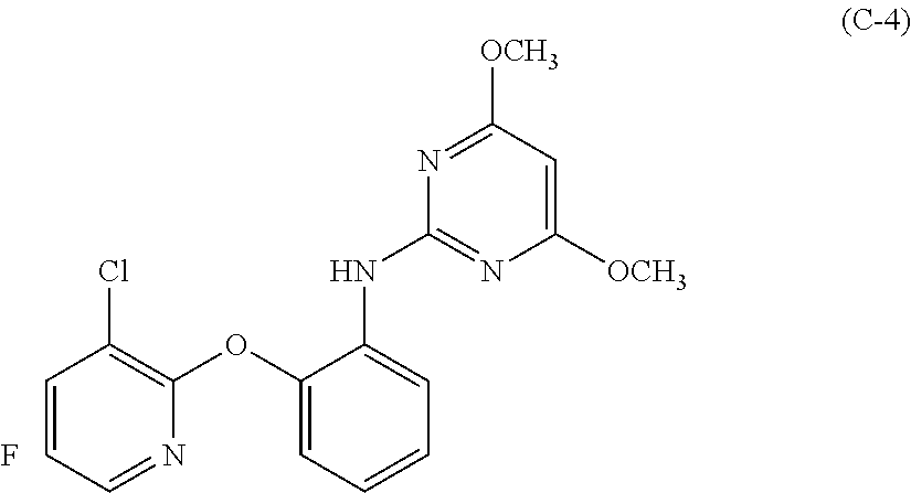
C1(OC2=CC=CC=C2NC2=NC([OCH3])=CC([OCH3])=N2)=C(Cl)C=CC=N1.F
